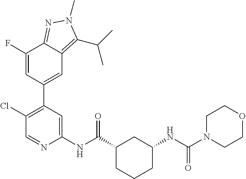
C1(NC(C2CCCC(NC(N3CCOCC3)=O)C2)=O)=CC(C2=CC3=C(C(C)C)N(C)N=C3C(F)=C2)=C(Cl)C=N1
